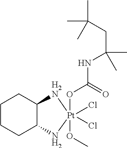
C1CCC2C(C1)[H2N][Pt](Cl)(Cl)(OC(NC(C)(CC(C)(C)C)C)=O)(OC)N2
